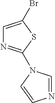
C1=C(Br)SC(N2C=NC=C2)=N1
